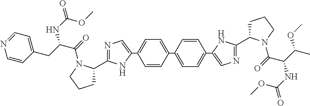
C1=CC(C2=CC=C(C3=CN=C(C4CCCN4C(=O)C(CC4=CC=NC=C4)NC(=O)OC)N3)C=C2)=CC=C1C1=CN=C(C2CCCN2C(=O)C(C(C)OC)NC(OC)=O)N1
